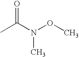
CC(N(OC)C)=O
